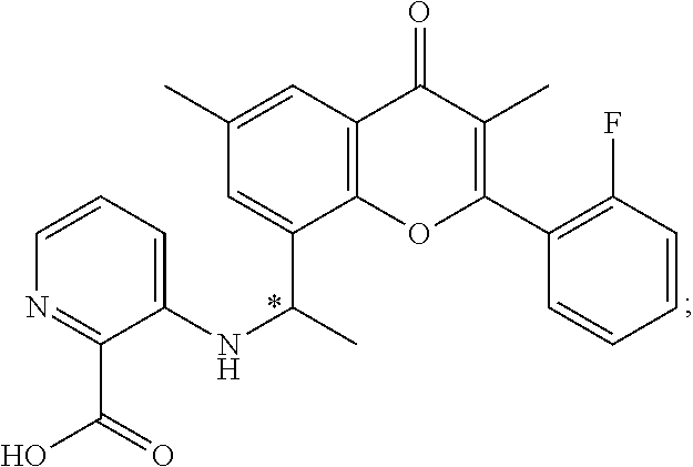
C1(C(=O)O)=NC=CC=C1NC(C1=CC(C)=CC2=C1OC(C1=C(F)C=CC=C1)=C(C)C2=O)C
